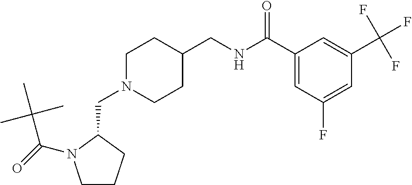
C(N1CCC(CNC(C2=CC(F)=CC(C(F)(F)F)=C2)=O)CC1)C1N(C(=O)C(C)(C)C)CCC1
